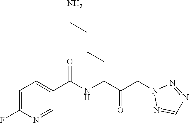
C1=C(F)N=CC(C(NC(C(CN2N=CN=N2)=O)CCCCN)=O)=C1
